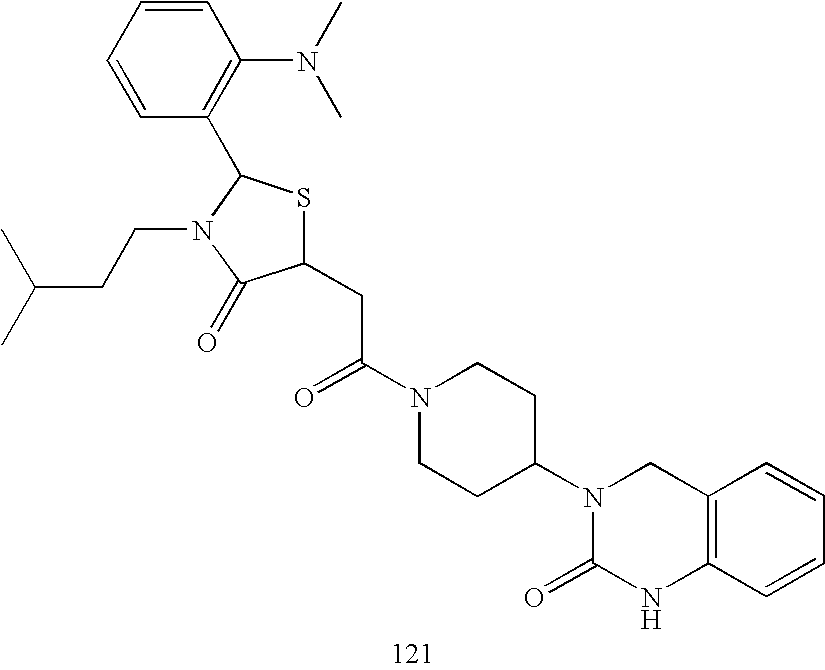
C1(CC(N2CCC(N3C(=O)NC4=C(C3)C=CC=C4)CC2)=O)SC(C2=C(N(C)C)C=CC=C2)N(CCC(C)C)C1=O
